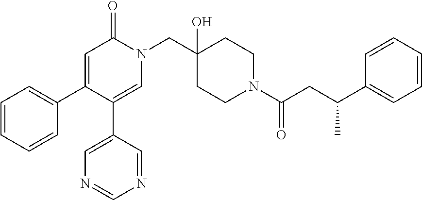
C1(C2=CC=CC=C2)=CC(=O)N(CC2(O)CCN(C(=O)CC(C3=CC=CC=C3)C)CC2)C=C1C1=CN=CN=C1
